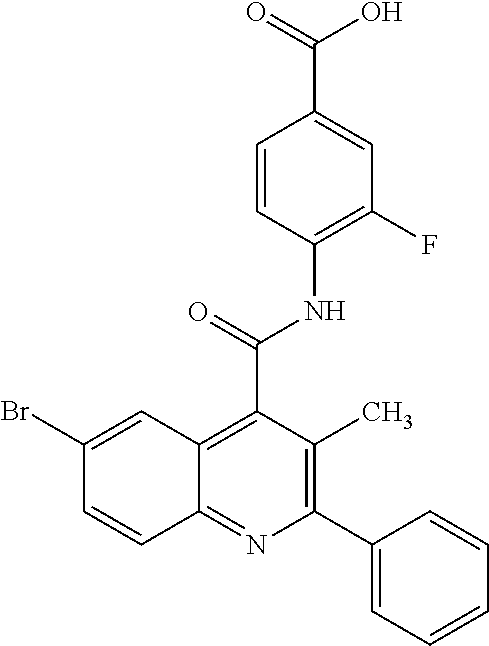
C1=CC(NC(C2=C3C(=NC(C4=CC=CC=C4)=C2C)C=CC(Br)=C3)=O)=C(F)C=C1C(=O)O
